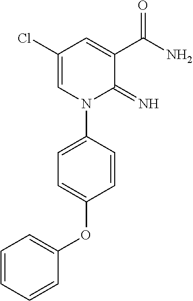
C1(Cl)=CN(C2=CC=C(OC3=CC=CC=C3)C=C2)C(=N)C(C(N)=O)=C1
